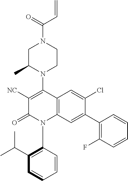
C1C(C)N(C2=C([NC])C(=O)N(C3=C(C(C)C)C=CC=C3)C3=C2C=C(Cl)C(C2=C(F)C=CC=C2)=C3)CCN1C(=O)C=C
